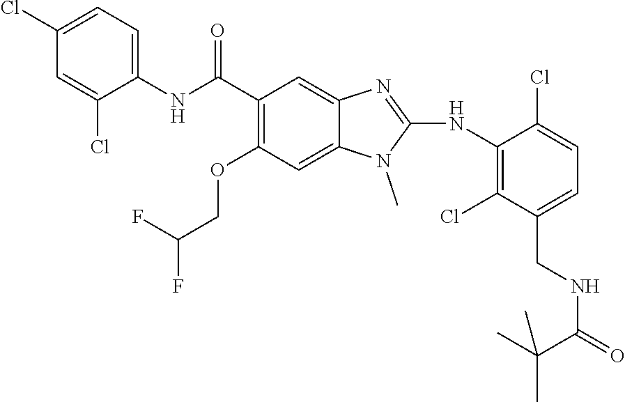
C1(C(NC2=CC=C(Cl)C=C2Cl)=O)=C(OCC(F)F)C=C2C(=C1)N=C(NC1=C(Cl)C(CNC(=O)C(C)(C)C)=CC=C1Cl)N2C
